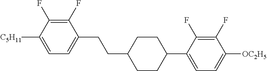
C1(F)=C(F)C([C5H11])=CC=C1CCC1CCC(C2=CC=C([OC2H5])C(F)=C2F)CC1
